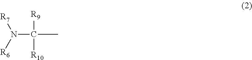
N(C([R10])([R9])C)([R7])[R6]
